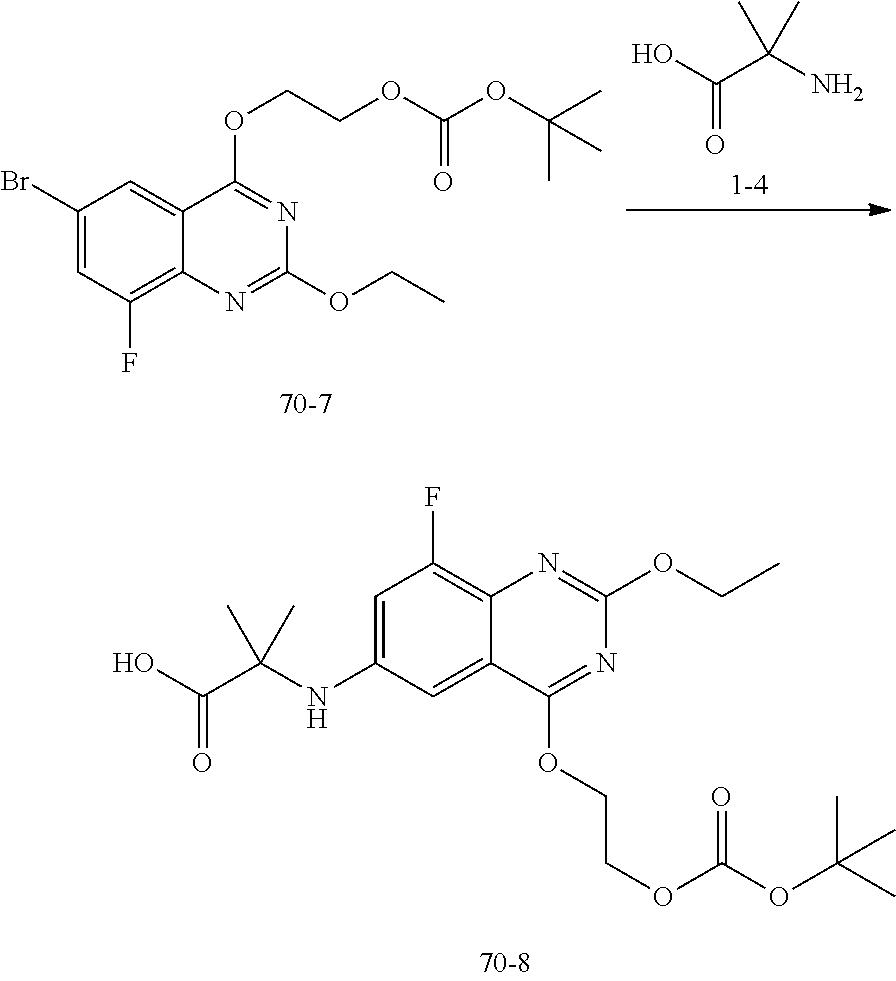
C1(NC(C(O)=O)(C)C)=CC(F)=C2C(=C1)C(OCCOC(OC(C)(C)C)=O)=NC(OCC)=N2.C1(Br)=CC(F)=C2C(=C1)C(OCCOC(OC(C)(C)C)=O)=NC(OCC)=N2.OC(C(N)(C)C)=O
